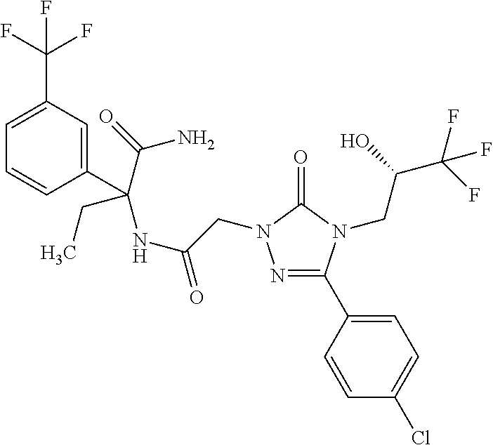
N1=C(C2=CC=C(Cl)C=C2)N(CC(C(F)(F)F)O)C(=O)N1CC(NC(C1=CC(C(F)(F)F)=CC=C1)(CC)C(=O)N)=O
